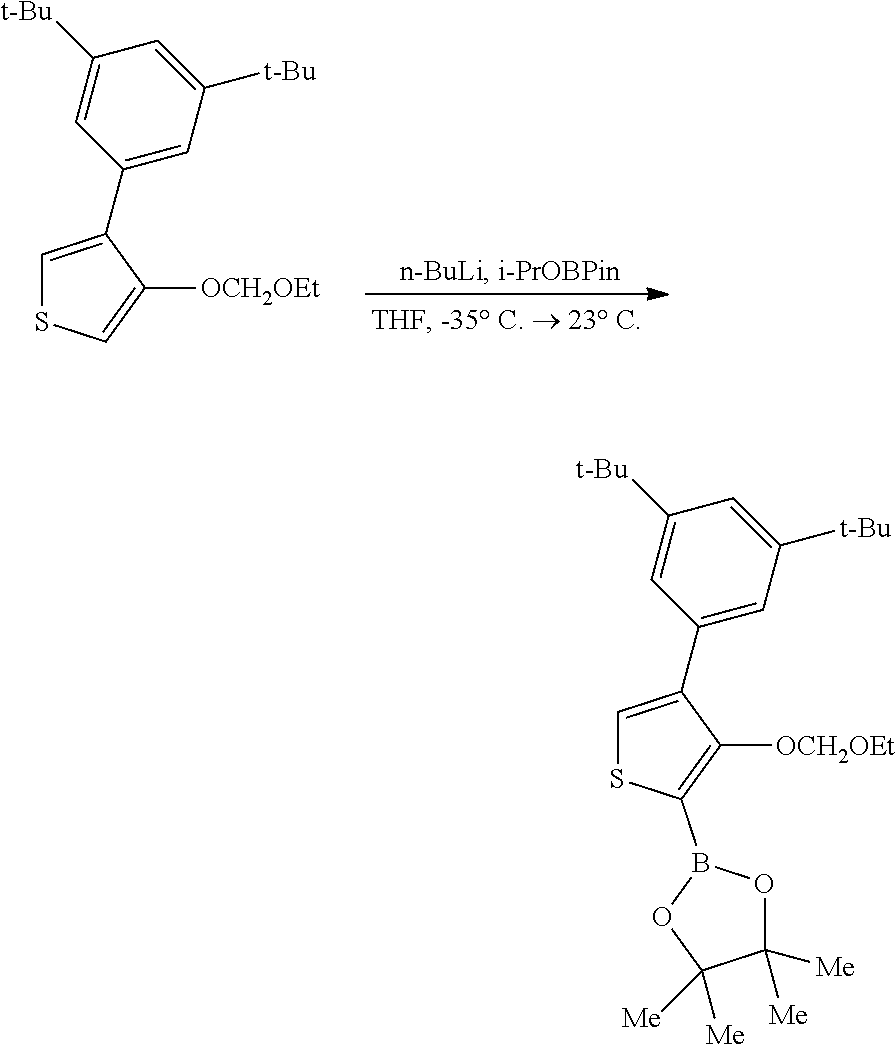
C1=C(C2=CC([t-Bu])=CC([t-Bu])=C2)C([OCH2OEt])=CS1.C1=C(C2=CC([t-Bu])=CC([t-Bu])=C2)C([OCH2OEt])=C(B2OC([Me])([Me])C([Me])([Me])O2)S1
